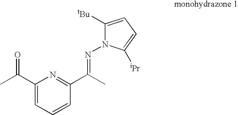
C1(C(C)=O)=CC=CC(C(C)=NN2C([tBu])=CC=C2[iPr])=N1
